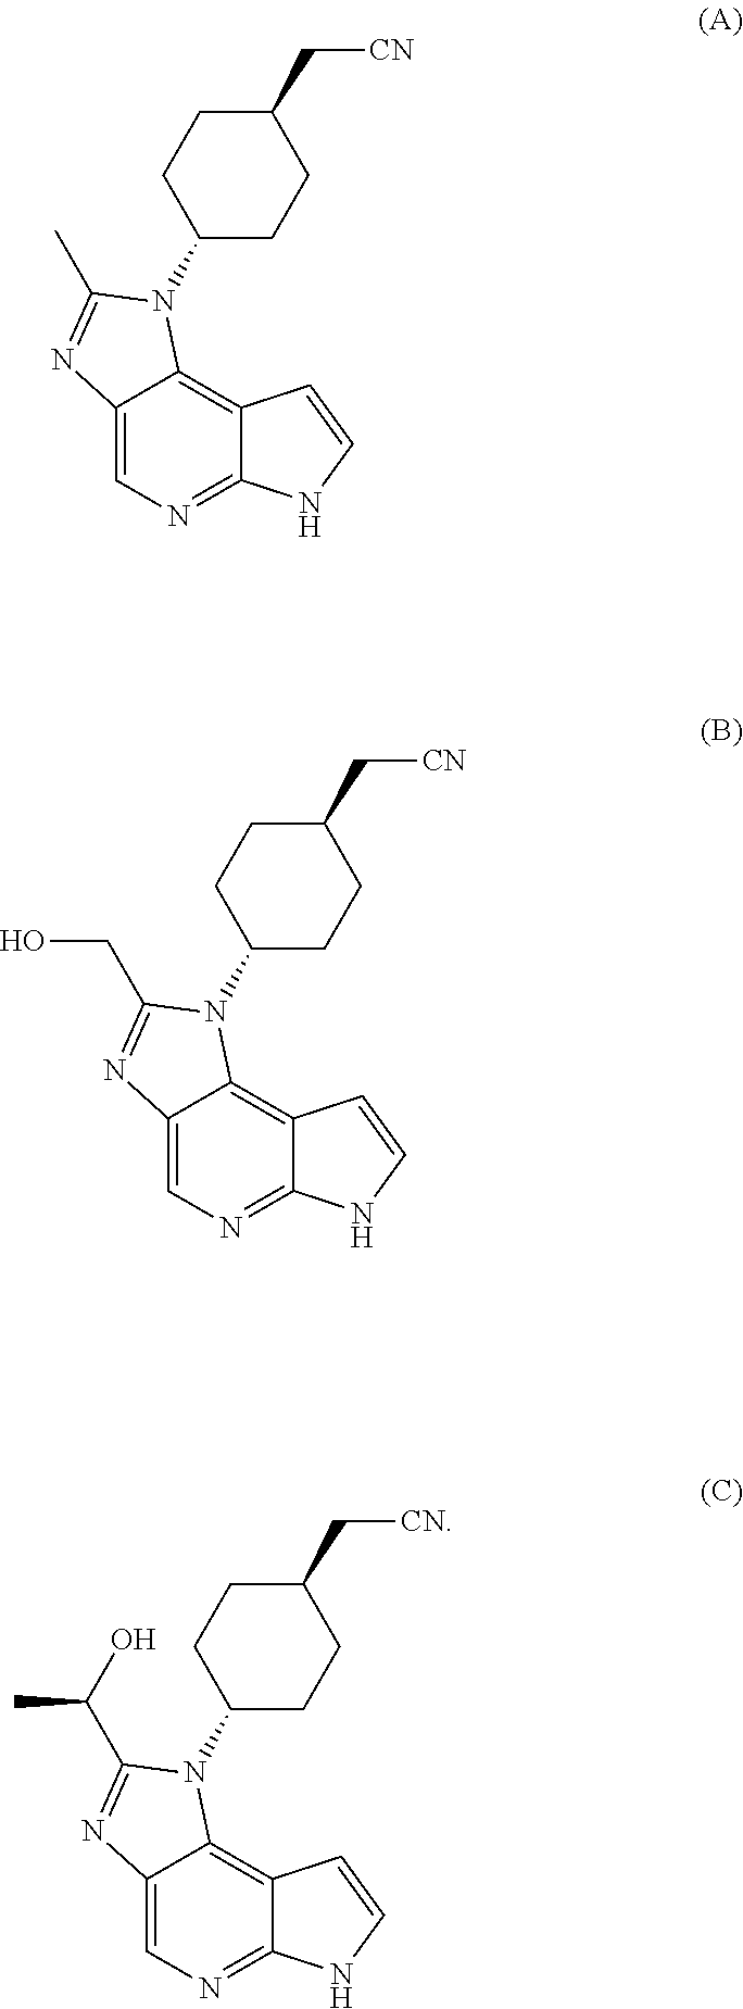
C12=CN=C3C(=C1N(C1CCC(C[CN])CC1)C(C)=N2)C=CN3.C12=CN=C3C(=C1N(C1CCC(C[CN])CC1)C(CO)=N2)C=CN3.C12=CN=C3C(=C1N(C1CCC(C[CN])CC1)C(C(C)O)=N2)C=CN3
